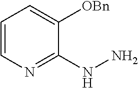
C1=CN=C(NN)C([OBn])=C1
